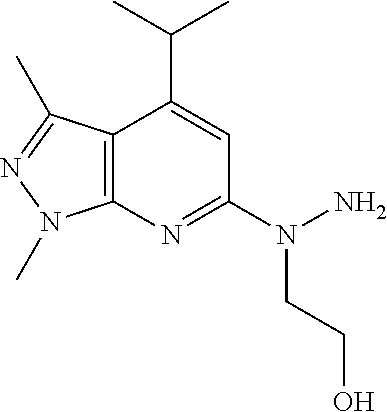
C12=C(N=C(N(N)CCO)C=C1C(C)C)N(C)N=C2C
